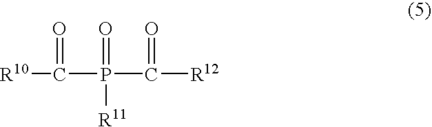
C(P(=O)(C(=O)[R12])[R11])(=O)[R10]
